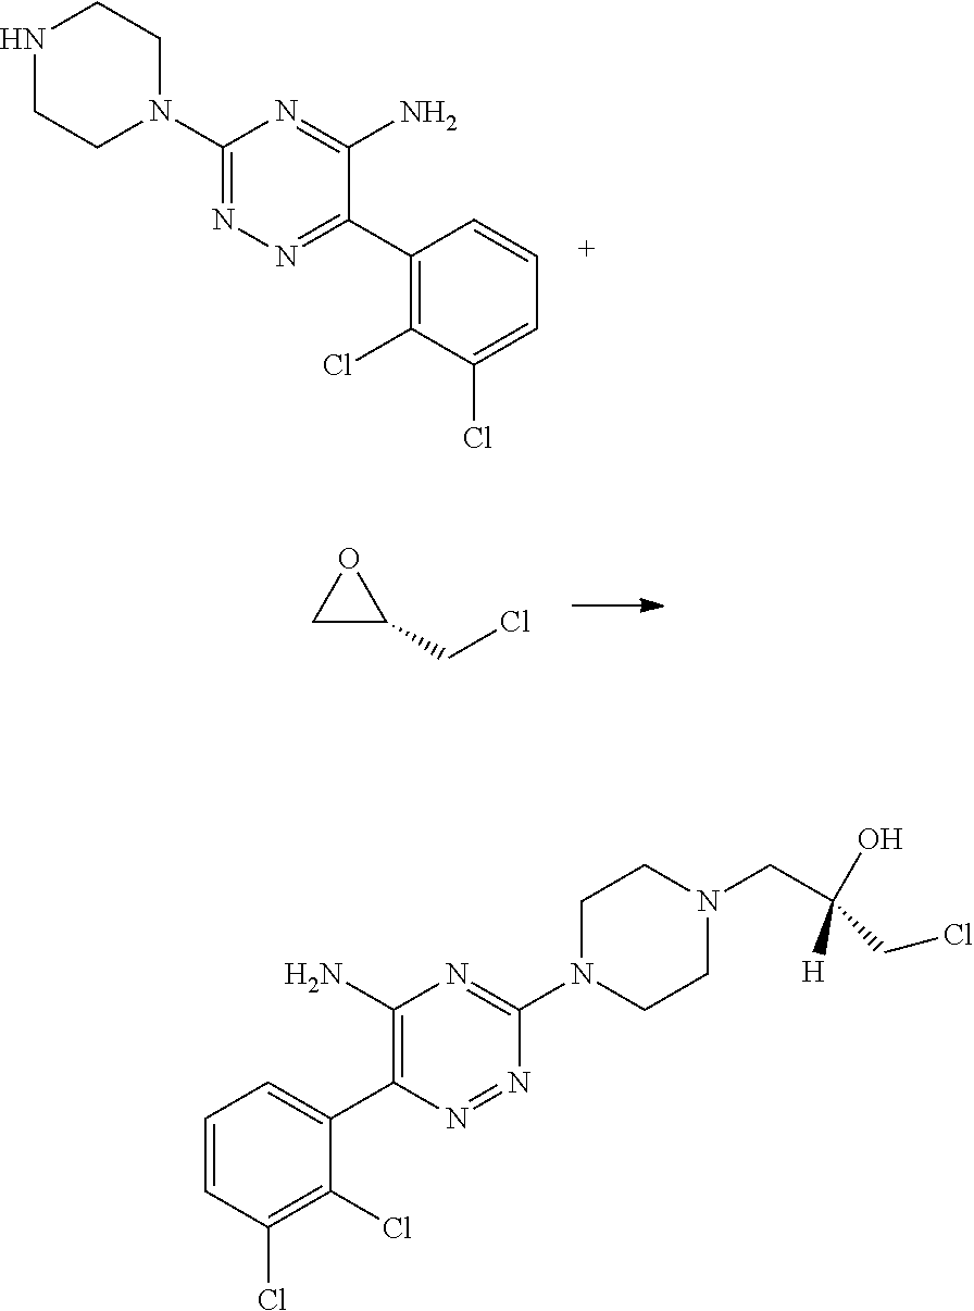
C1(N2CCNCC2)=NN=C(C2=C(Cl)C(Cl)=CC=C2)C(N)=N1.C1C(CCl)O1.C1=CC(Cl)=C(Cl)C(C2=C(N)N=C(N3CCN(CC(O)([H])CCl)CC3)N=N2)=C1
